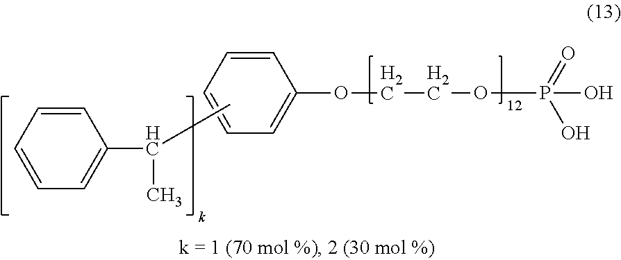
O(CCOP(O)(=O)O)C1=CC=CC=C1.CC(C)C1=CC=CC=C1
